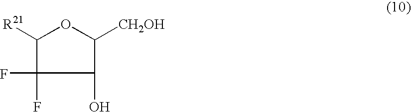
C1(O)C([CH2OH])OC([R21])C1(F)F
